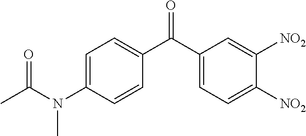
C1=C(N(C(C)=O)C)C=CC(C(C2=CC=C([NO2])C([NO2])=C2)=O)=C1
